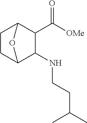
C1(NCCC(C)C)C2CCC(C1C([OMe])=O)O2
